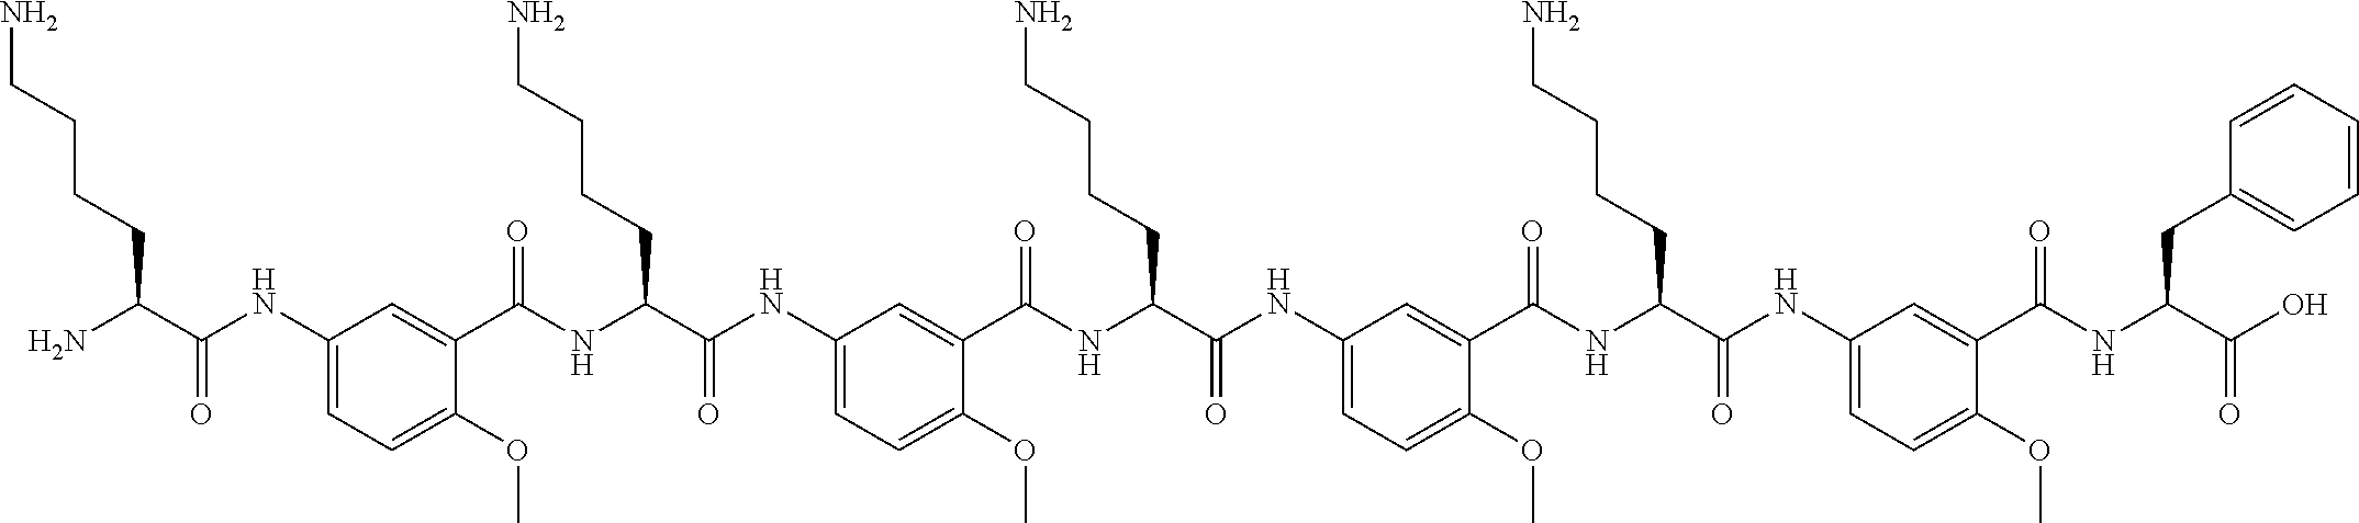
C1(NC(C(N)CCCCN)=O)=CC=C(OC)C(C(NC(C(NC2=CC=C(OC)C(C(NC(C(NC3=CC=C(OC)C(C(NC(C(NC4=CC=C(OC)C(C(NC(C(O)=O)CC5=CC=CC=C5)=O)=C4)=O)CCCCN)=O)=C3)=O)CCCCN)=O)=C2)=O)CCCCN)=O)=C1
